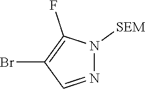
N1=CC(Br)=C(F)N1[SEM]
